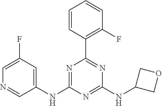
C1(NC2=CC(F)=CN=C2)=NC(C2=C(F)C=CC=C2)=NC(NC2COC2)=N1
